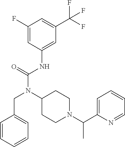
C1(F)=CC(NC(N(C2CCN(C(C3=CC=CC=N3)C)CC2)CC2=CC=CC=C2)=O)=CC(C(F)(F)F)=C1
